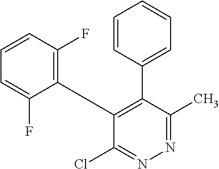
C1=CC(C2=C(C3=C(F)C=CC=C3F)C(Cl)=NN=C2C)=CC=C1
